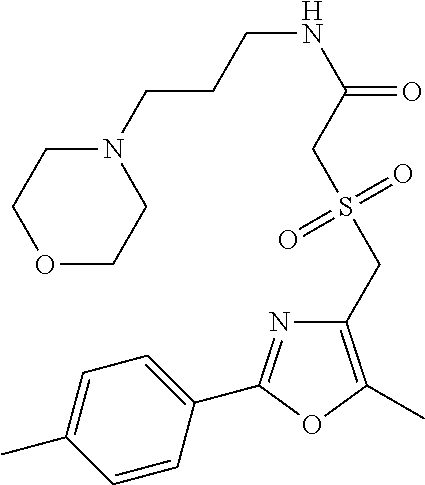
C1=C(C)C=CC(C2=NC(CS(CC(NCCCN3CCOCC3)=O)(=O)=O)=C(C)O2)=C1
